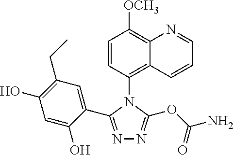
N1=C(C2=CC(CC)=C(O)C=C2O)N(C2=C3C(=C([OCH3])C=C2)N=CC=C3)C(OC(=O)N)=N1
